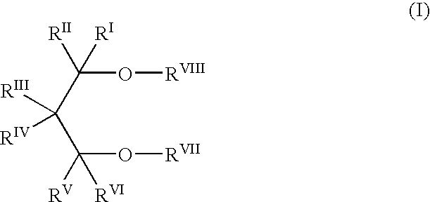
C(O[RVII])(C(C(O[RVIII])([RII])[RI])([RIII])[RIV])([RV])[RVI]
